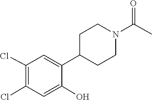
C1(Cl)=C(Cl)C=C(O)C(C2CCN(C(=O)C)CC2)=C1
